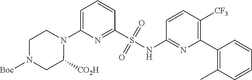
N1(C2=CC=CC(S(NC3=NC(C4=C(C)C=CC=C4)=C([CF3])C=C3)(=O)=O)=N2)CCN([Boc])CC1[CO2H]
